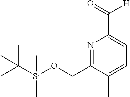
N1=C(CO[Si](C(C)(C)C)(C)C)C(C)=CC=C1C(=O)[H]
